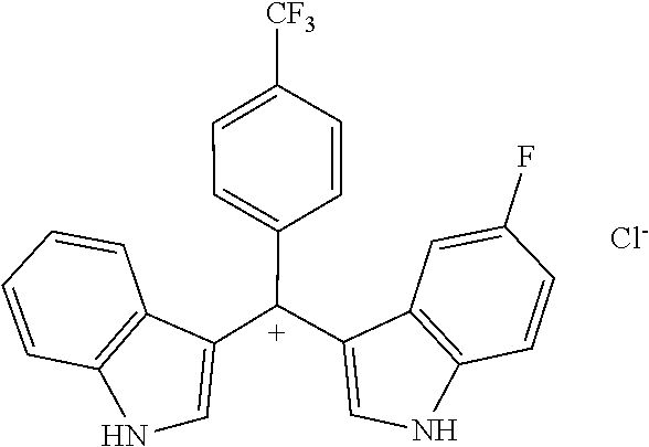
C1=CC2=C(C=C1)C([C+](C1=CC=C([CF3])C=C1)C1=CNC3=C1C=C(F)C=C3)=CN2.[Cl-]
